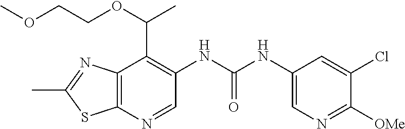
C12=C(N=CC(NC(NC3=CN=C([OMe])C(Cl)=C3)=O)=C1C(OCCOC)C)SC(C)=N2
